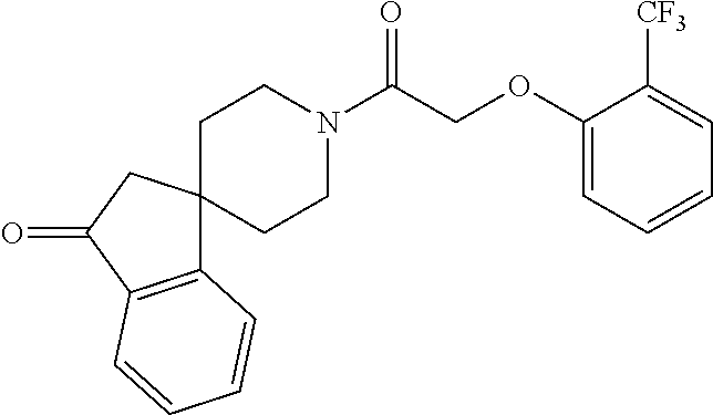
C1(OCC(N2CCC3(CC2)C2=C(C(=O)C3)C=CC=C2)=O)=CC=CC=C1[CF3]
